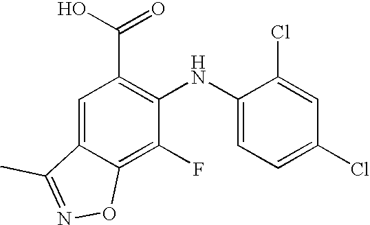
C1=C2C(=C(F)C(NC3=CC=C(Cl)C=C3Cl)=C1C(O)=O)ON=C2C
